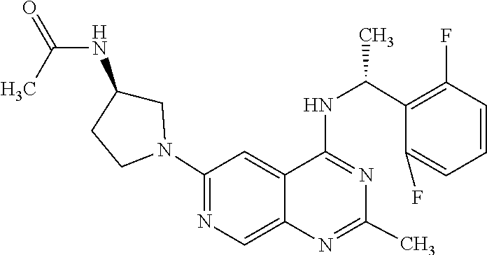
N1=C(NC(C2=C(F)C=CC=C2F)C)C2=CC(N3CC(NC(=O)C)CC3)=NC=C2N=C1C
